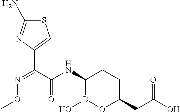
C1(N)=NC(C(C(NC2B(O)OC(CC(O)=O)CC2)=O)=NOC)=CS1
